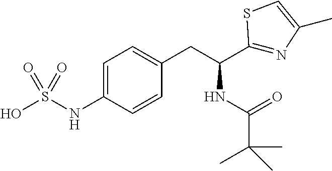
C1=C(NS(O)(=O)=O)C=CC(CC(C2=NC(C)=CS2)NC(C(C)(C)C)=O)=C1
